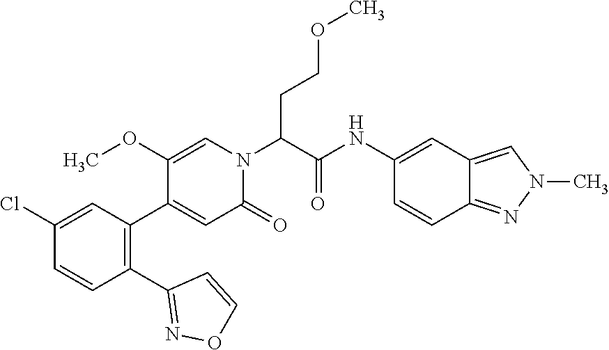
C1(OC)=CN(C(C(=O)NC2=CC3=CN(C)N=C3C=C2)CCOC)C(=O)C=C1C1=C(C2=NOC=C2)C=CC(Cl)=C1
